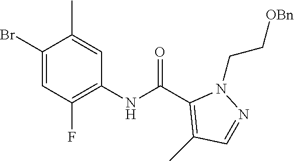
C1(Br)=CC(F)=C(NC(C2=C(C)C=NN2CC[OBn])=O)C=C1C
